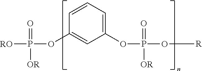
C1=CC=C(OP(=O)([OR])O[R])C=C1OP(=O)([OR])[RO]
